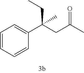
C1=CC=CC(C(CC(C)=O)(CC)C)=C1
